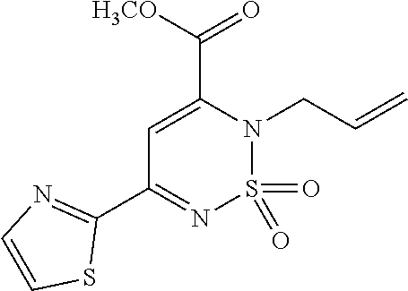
C1(C2=NC=CS2)=NS(=O)(=O)N(CC=C)C(C([H3CO])=O)=C1
